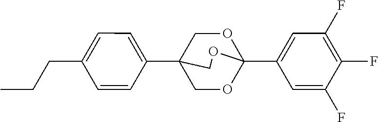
C(CC)C1=CC=C(C23COC(C4=CC(F)=C(F)C(F)=C4)(OC2)OC3)C=C1
